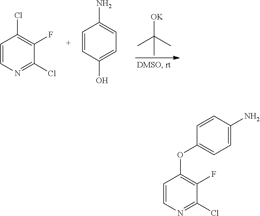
C1=CN=C(Cl)C(F)=C1Cl.C1=CC(O)=CC=C1N.[OK]C(C)(C)C.C1=CC(N)=CC=C1OC1=C(F)C(Cl)=NC=C1
